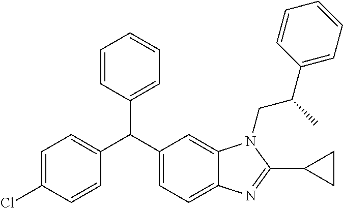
C1=C(Cl)C=CC(C(C2=CC=C3C(=C2)N(CC(C2=CC=CC=C2)C)C(C2CC2)=N3)C2=CC=CC=C2)=C1
